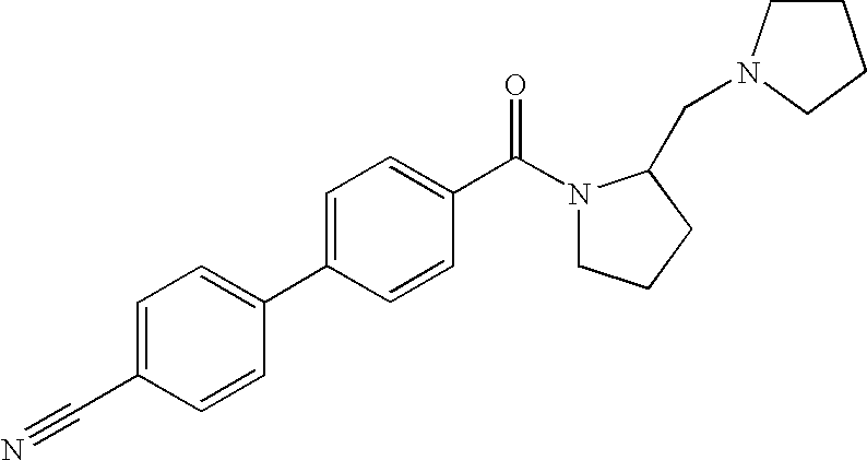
C1(C#N)=CC=C(C2=CC=C(C(N3CCCC3CN3CCCC3)=O)C=C2)C=C1
